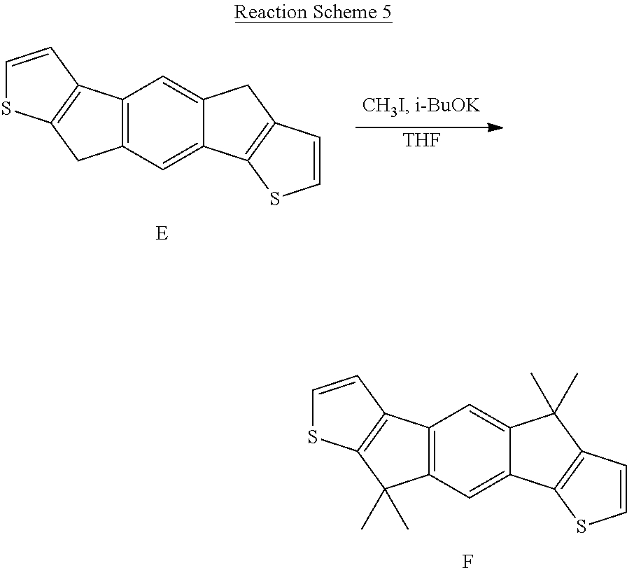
C12=C(C=C3C(=C1)CC1=C3SC=C1)CC1=C2C=CS1.[THF].C12=C(C=C3C(=C1)C(C)(C)C1=C3SC=C1)C(C)(C)C1=C2C=CS1.F
